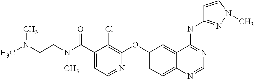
C1=NC(OC2=CC=C3C(=C2)C(NC2=NN(C)C=C2)=NC=N3)=C(Cl)C(C(N(C)CCN(C)C)=O)=C1
